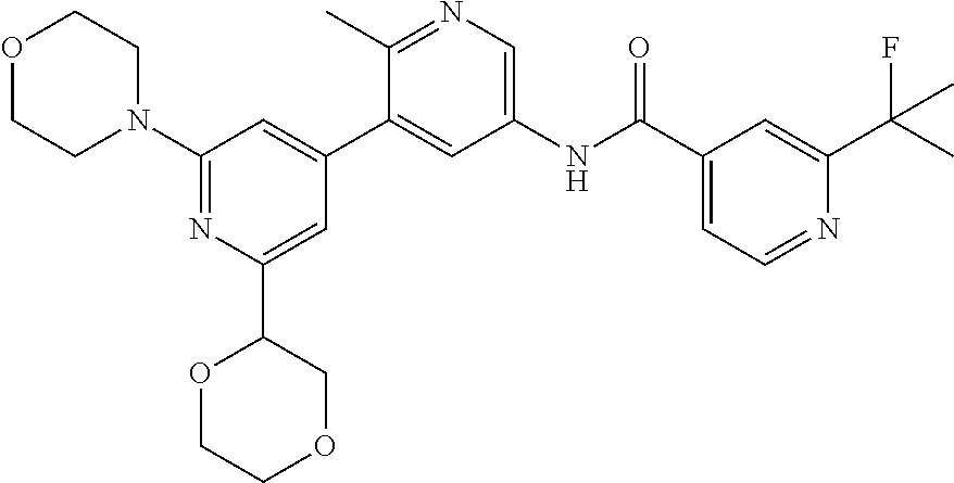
C1(C(NC2=CN=C(C)C(C3=CC(N4CCOCC4)=NC(C4COCCO4)=C3)=C2)=O)=CC=NC(C(F)(C)C)=C1
